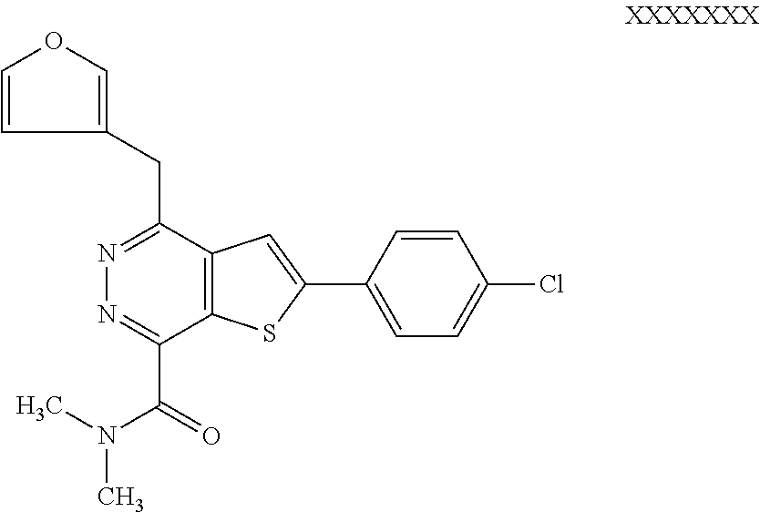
C12=C(C(CC3=COC=C3)=NN=C1C(=O)N(C)C)C=C(C1=CC=C(Cl)C=C1)S2
